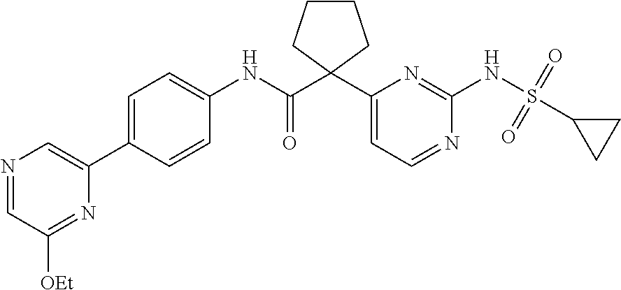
N1=CC([OEt])=NC(C2=CC=C(NC(=O)C3(C4=CC=NC(NS(C5CC5)(=O)=O)=N4)CCCC3)C=C2)=C1
